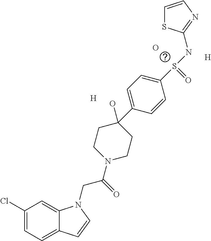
[H].[H].O.C1(Cl)=CC=C2C(=C1)N(CC(N1CCC(O)(C3=CC=C(S(NC4=NC=CS4)=O)C=C3)CC1)=O)C=C2
